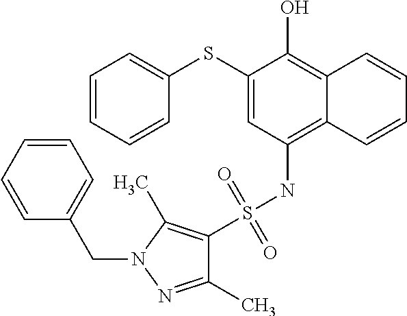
C1=CC=CC(SC2=CC(NS(=O)(=O)C3=C(C)N(CC4=CC=CC=C4)N=C3C)=C3C(=C2O)C=CC=C3)=C1
